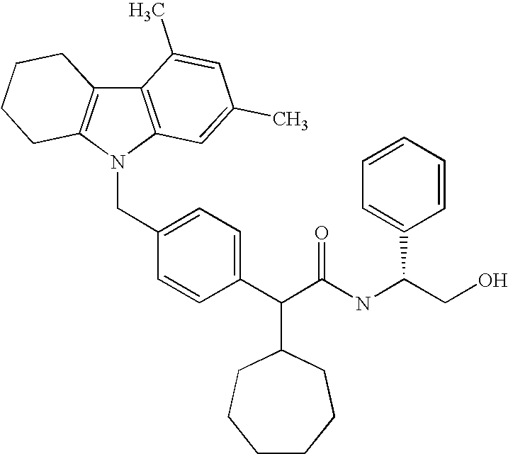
C12=C(N(CC3=CC=C(C(C(NC(C4=CC=CC=C4)CO)=O)C4CCCCCC4)C=C3)C3=C1CCCC3)C=C(C)C=C2C
